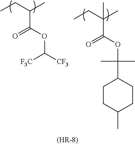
C(C(OC([CF3])[F3C])=O)(CC)C.C(C(OC(C)(C)C1CCC(C)CC1)=O)(CC)(C)C.[(HR-8)]
